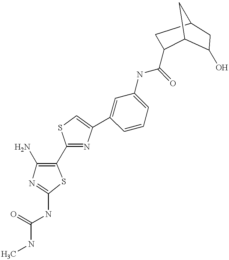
C1(N)=C(C2=NC(C3=CC(NC(=O)C4CC5CC4C(O)C5)=CC=C3)=CS2)SC(NC(=O)NC)=N1
